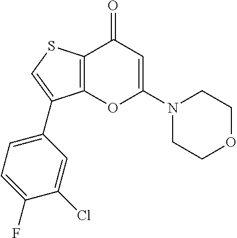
C12=C(C(=O)C=C(N3CCOCC3)O1)SC=C2C1=CC=C(F)C(Cl)=C1
